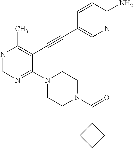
N1=CN=C(N2CCN(C(=O)C3CCC3)CC2)C(C#CC2=CN=C(N)C=C2)=C1C
